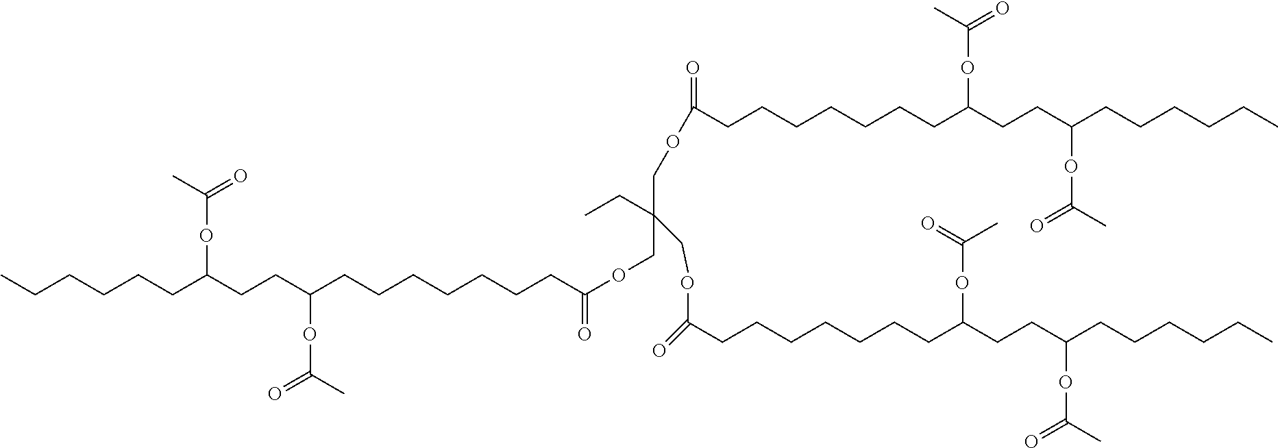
CCCCCCC(CCC(CCCCCCCC(OCC(COC(CCCCCCCC(CCC(CCCCCC)OC(=O)C)OC(C)=O)=O)(CC)COC(=O)CCCCCCCC(CCC(CCCCCC)OC(=O)C)OC(C)=O)=O)OC(C)=O)OC(=O)C
